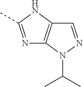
N1=C(C)NC2=C1N(C(C)C)N=C2
